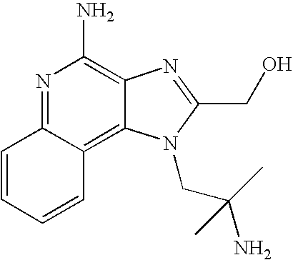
C1=CC=CC2=C3C(=C(N)N=C12)N=C(CO)N3CC(N)(C)C
